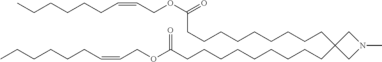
C(CCCCCCC(OCC=CCCCCCC)=O)CCC1(CCCCCCCCCC(OCC=CCCCCCC)=O)CN(C)C1
